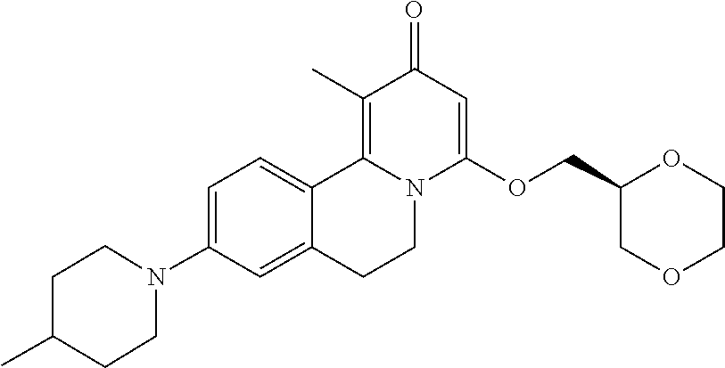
C1=C(N2CCC(C)CC2)C=C2C(=C1)C1=C(C)C(=O)C=C(OCC3COCCO3)N1CC2
